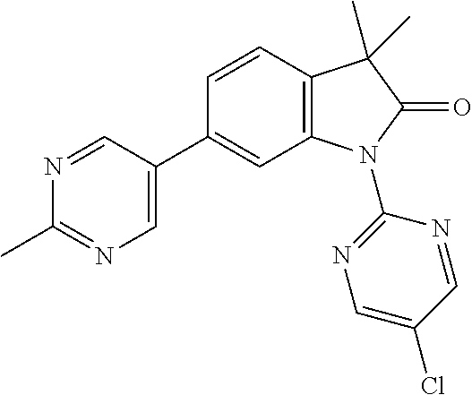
C1=CC2=C(C=C1C1=CN=C(C)N=C1)N(C1=NC=C(Cl)C=N1)C(=O)C2(C)C
